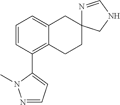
C1=CC(C2=CC=NN2C)=C2C(=C1)CC1(CC2)N=CNC1
